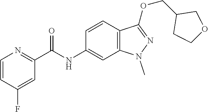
C(NC1=CC2=C(C=C1)C(OCC1CCOC1)=NN2C)(C1=NC=CC(F)=C1)=O
